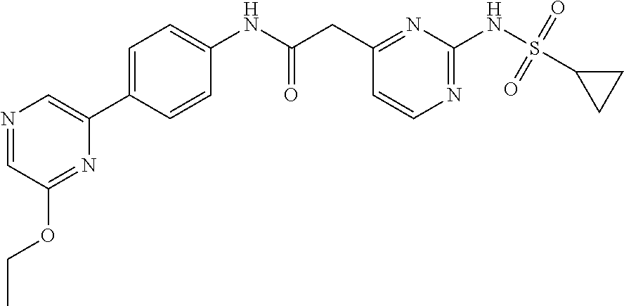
N1=CC(OCC)=NC(C2=CC=C(NC(=O)CC3=NC(NS(C4CC4)(=O)=O)=NC=C3)C=C2)=C1
